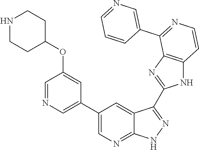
C1=NC=C(C2=CN=C3C(=C2)C(C2=NC4=C(N2)C=CN=C4C2=CN=CC=C2)=N[N H]3)C=C1OC1CCNCC1
